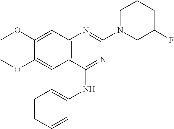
C12=C(C(NC3=CC=CC=C3)=NC(N3CC(F)CCC3)=N1)C=C(OC)C(OC)=C2
